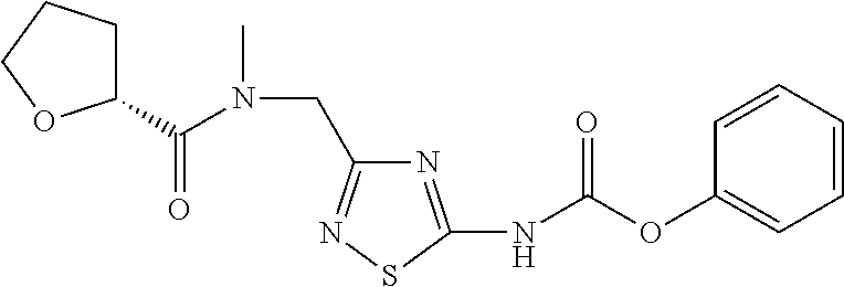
C1(C(N(CC2=NSC(NC(OC3=CC=CC=C3)=O)=N2)C)=O)CCCO1
